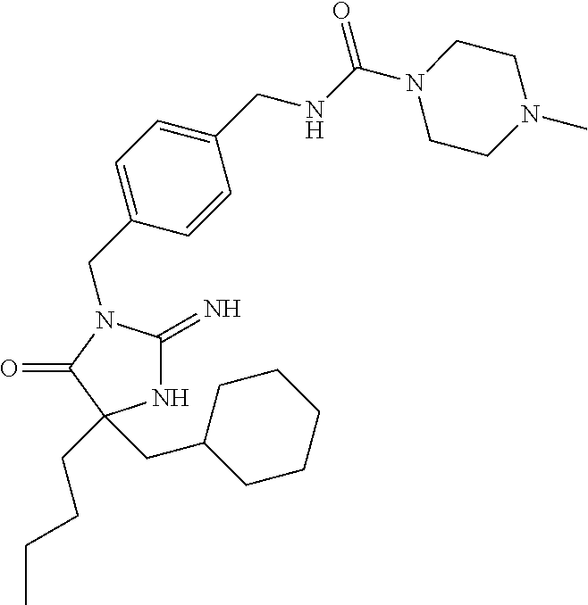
C1(CN2C(=N)NC(CCCC)(CC3CCCCC3)C2=O)=CC=C(CNC(N2CCN(C)CC2)=O)C=C1
